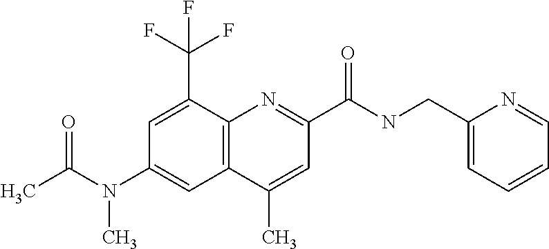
C1(C)=CC(C(NCC2=CC=CC=N2)=O)=NC2=C1C=C(N(C(C)=O)C)C=C2C(F)(F)F
